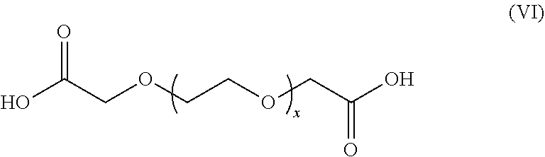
OC(COCCOCC(=O)O)=O
